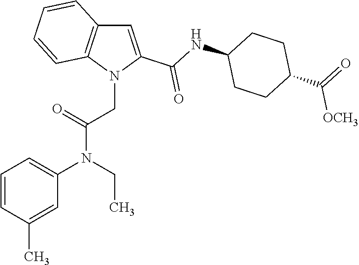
C1=CC(C)=CC(N(CC)C(=O)CN2C(C(NC3CCC(C(=O)[OCH3])CC3)=O)=CC3=C2C=CC=C3)=C1
